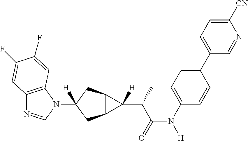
C12=C(N(C3([H])CC4C(C3)C4(C(C(N([H])C3=CC=C(C4=CC=C([CN])N=C4)C=C3)=O)C)[H])C=N1)C=C(F)C(F)=C2
